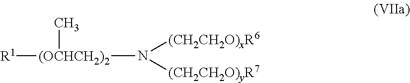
[R1][(OCHCH2)2](N([(CH2CH2O)xR6])[(CH2CH2O)yR7])C
